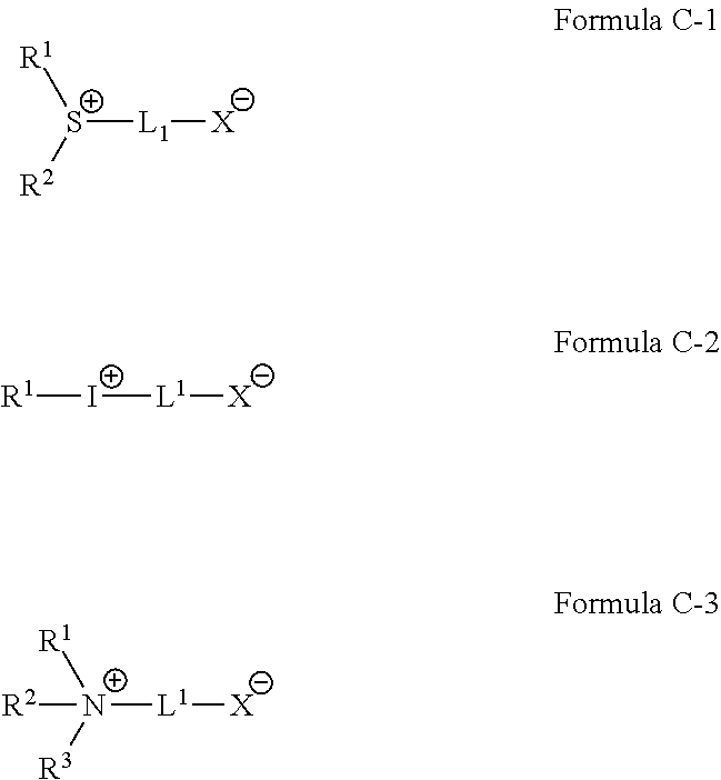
[S+]([L1][X])([R1])[R2].[R1][I+][L1][X].[N+]([L1][X])([R1])([R3])[R2]
